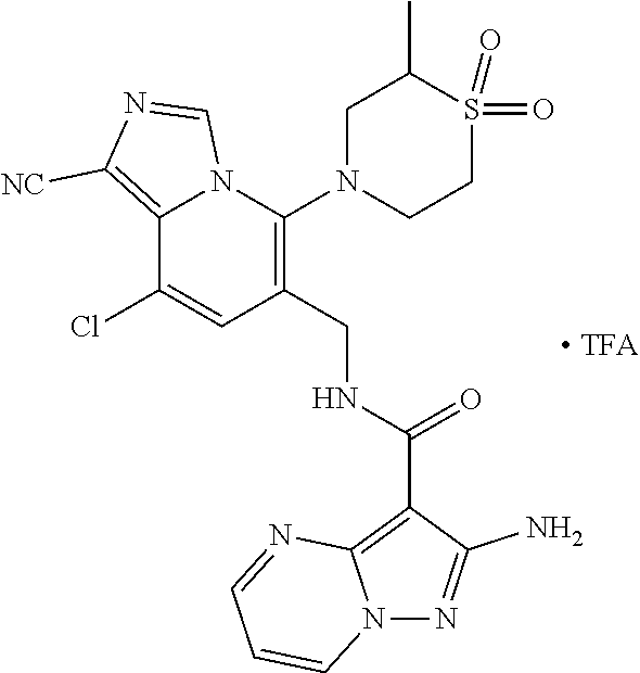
C12=C([NC])N=CN1C(N1CCS(=O)(=O)C(C)C1)=C(CNC(C1=C3N(N=C1N)C=CC=N3)=O)C=C2Cl
